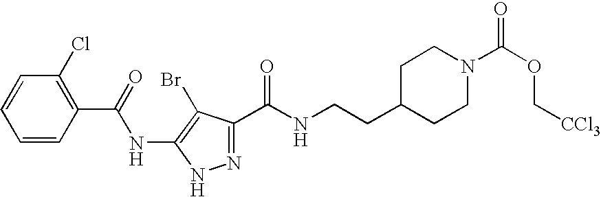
C1=CC(C(NC2=C(Br)C(C(NCCC3CCN(C(OC[CCl3])=O)CC3)=O)=NN2)=O)=C(Cl)C=C1
